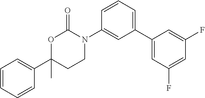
C1=CC=CC(C2(C)CCN(C3=CC(C4=CC(F)=CC(F)=C4)=CC=C3)C(=O)O2)=C1
